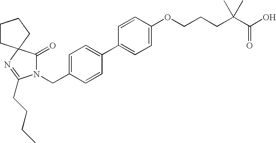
N1(CC2=CC=C(C3=CC=C(OCCCC(C(=O)O)(C)C)C=C3)C=C2)C(=O)C2(N=C1CCCC)CCCC2
